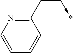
C1(CC->*)=NC=CC=C1
